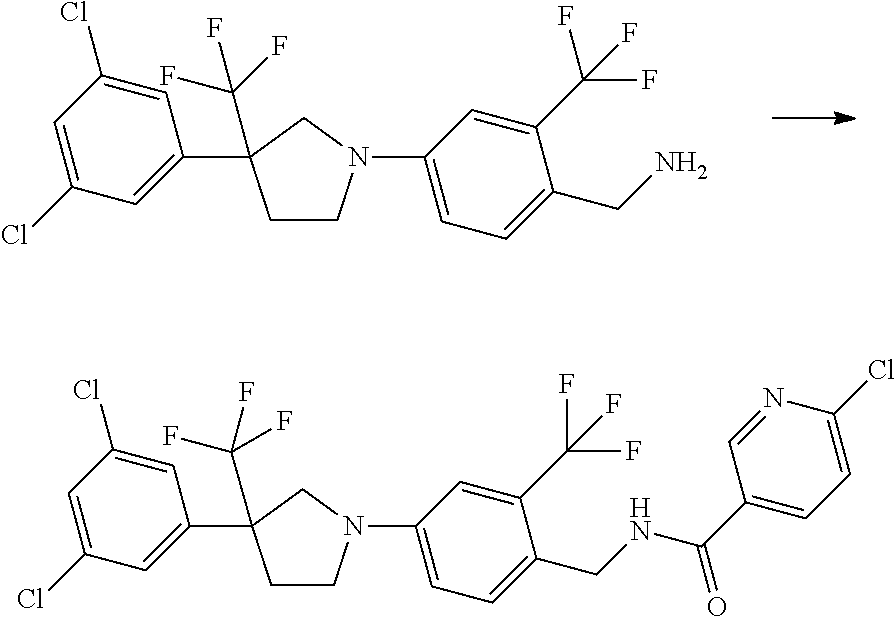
C1=C(Cl)C=C(C2(C(F)(F)F)CCN(C3=CC=C(CN)C(C(F)(F)F)=C3)C2)C=C1Cl.C1=C(Cl)C=C(C2(C(F)(F)F)CCN(C3=CC=C(CNC(C4=CC=C(Cl)N=C4)=O)C(C(F)(F)F)=C3)C2)C=C1Cl
